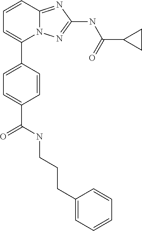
C1=CC2=NC(NC(C3CC3)=O)=NN2C(C2=CC=C(C(NCCCC3=CC=CC=C3)=O)C=C2)=C1
